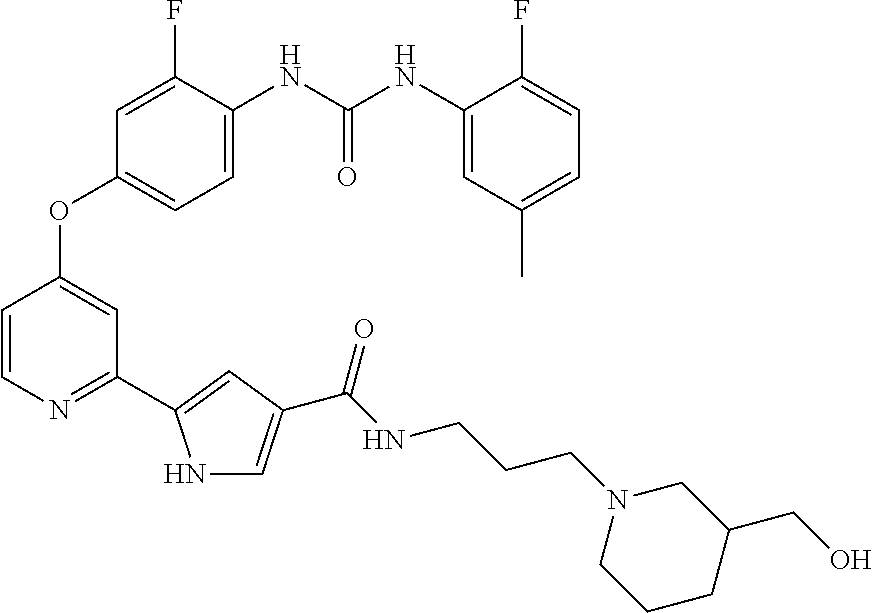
C1=C(NC(NC2=CC(C)=CC=C2F)=O)C(F)=CC(OC2=CC(C3=CC(C(NCCCN4CCCC(CO)C4)=O)=CN3)=NC=C2)=C1
